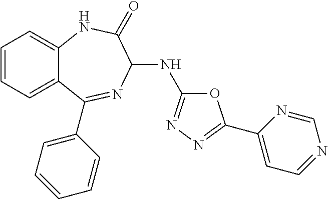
C1=CC=C2C(=C1)NC(=O)C(NC1=NN=C(C3=CC=NC=N3)O1)N=C2C1=CC=CC=C1
